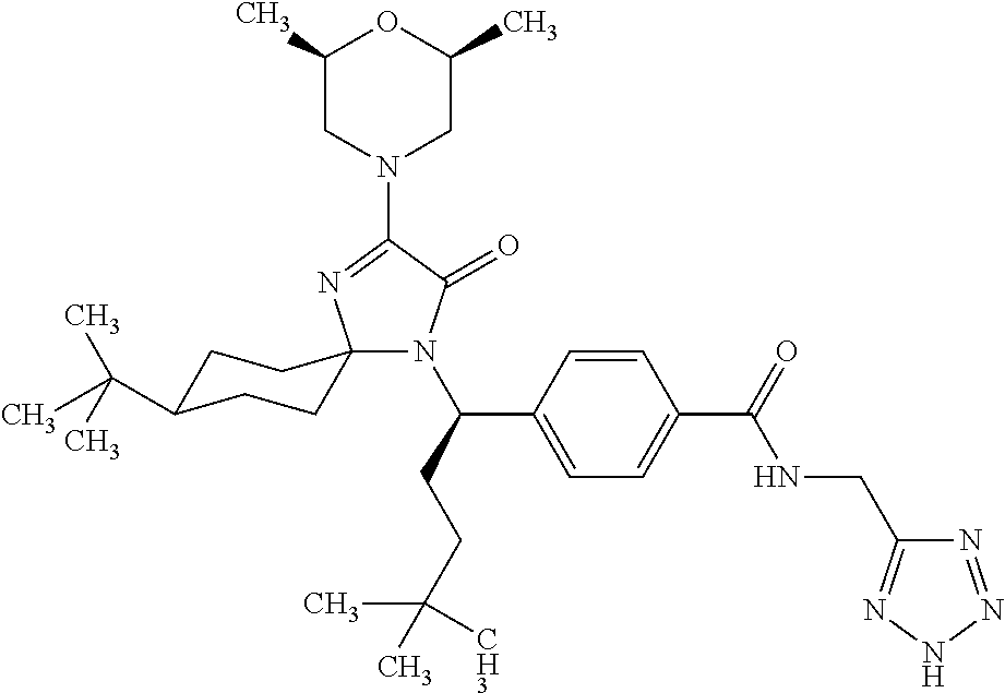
N1(C(CCC([CH3])(C)C)C2=CC=C(C(=O)NCC3=NNN=N3)C=C2)C(=O)C(N2CC(C)OC(C)C2)=NC12CCC(C(C)(C)C)CC2
